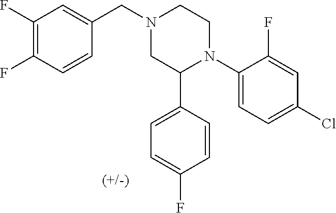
C1(C2N(C3=CC=C(Cl)C=C3F)CCN(CC3=CC(F)=C(F)C=C3)C2)=CC=C(F)C=C1
